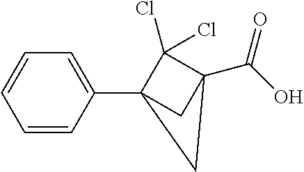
C1=CC(C23CC(C(O)=O)(C2(Cl)Cl)C3)=CC=C1
